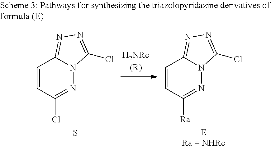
C1=CC(Cl)=NN2C1=NN=C2Cl.C1=CC([Ra])=NN2C1=NN=C2Cl.S.[ERa = NHRc]
